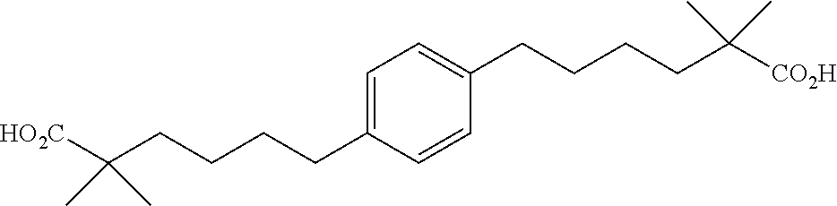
C1=CC(CCCCC(C)(C)[HO2C])=CC=C1CCCCC(C)(C)[CO2H]
